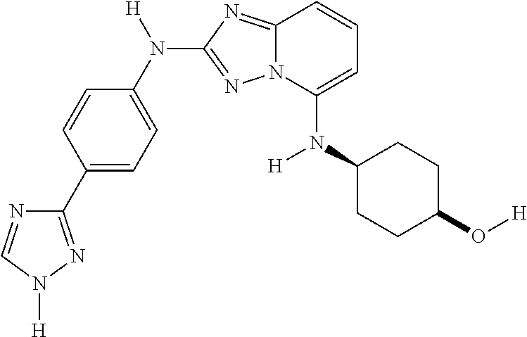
C1(C2=NN([H])C=N2)=CC=C(N([H])C2=NN3C(=N2)C=CC=C3N(C2CCC(O[H])CC2)[H])C=C1
